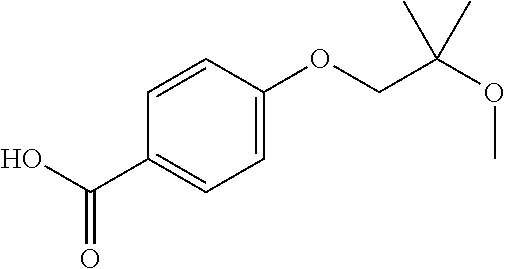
C1(C(O)=O)=CC=C(OCC(OC)(C)C)C=C1
